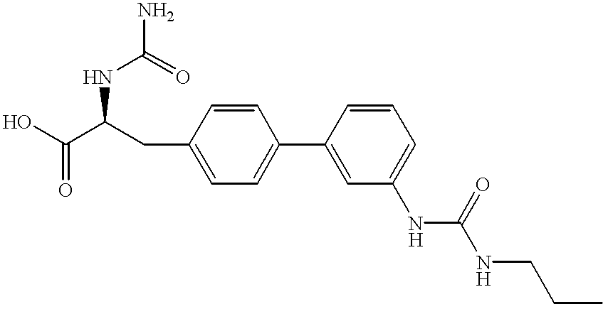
N(C(C(O)=O)CC1=CC=C(C2=CC(NC(=O)NCCC)=CC=C2)C=C1)C(=O)N
